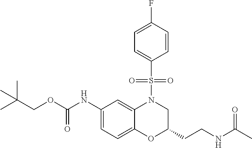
C1(NC(OCC(C)(C)C)=O)=CC=C2C(=C1)N(S(C1=CC=C(F)C=C1)(=O)=O)CC(CCNC(C)=O)O2
